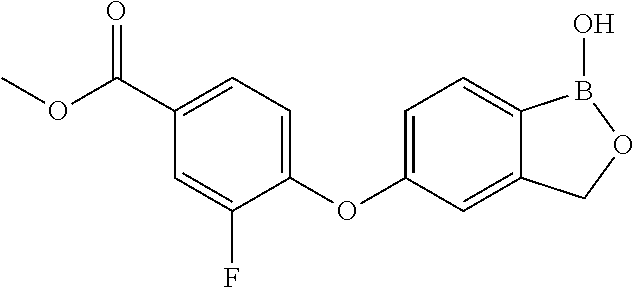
C1(OC2=CC=C3C(=C2)COB3O)=CC=C(C(OC)=O)C=C1F
